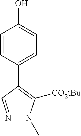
C1=CC(C2=C([CO2tBu])N(C)N=C2)=CC=C1O
